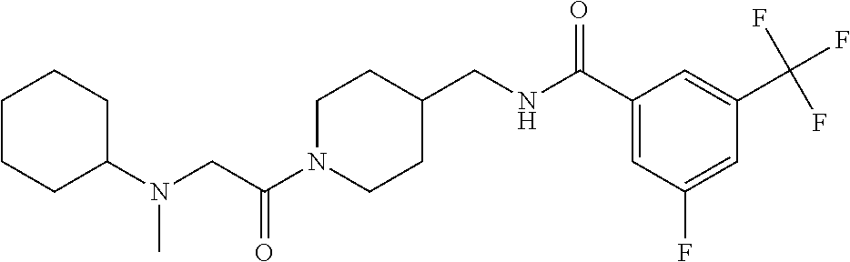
C1N(C(CN(C2CCCCC2)C)=O)CCC(CNC(C2=CC(F)=CC(C(F)(F)F)=C2)=O)C1
